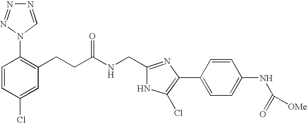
C1=CC(Cl)=CC(CCC(NCC2=NC(C3=CC=C(NC([OMe])=O)C=C3)=C(Cl)N2)=O)=C1N1C=NN=N1
